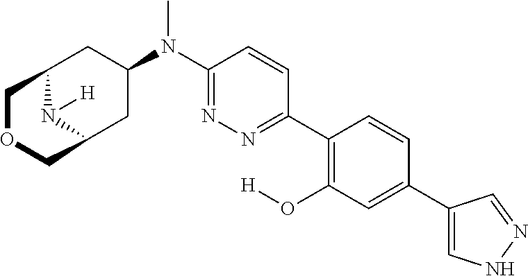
C12N([H])C(CC(N(C3=NN=C(C4=C(O[H])C=C(C5=CNN=C5)C=C4)C=C3)C)C1)COC2
